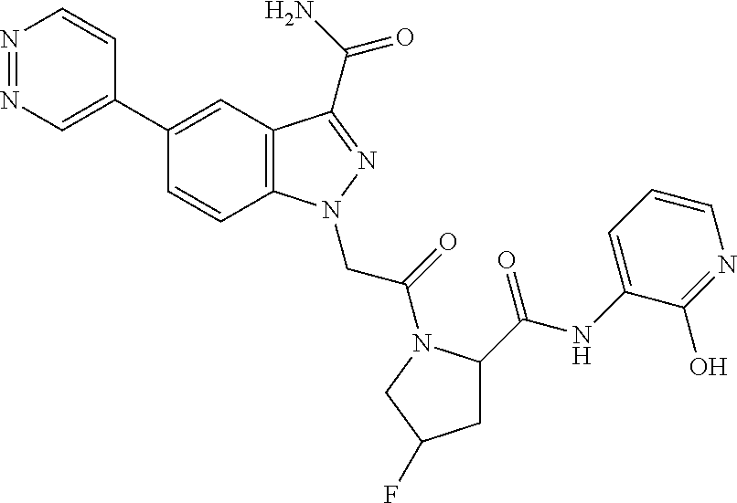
N1=NC=C(C2=CC3=C(C=C2)N(CC(=O)N2C(C(=O)NC4=CC=CN=C4O)CC(F)C2)N=C3C(=O)N)C=C1
